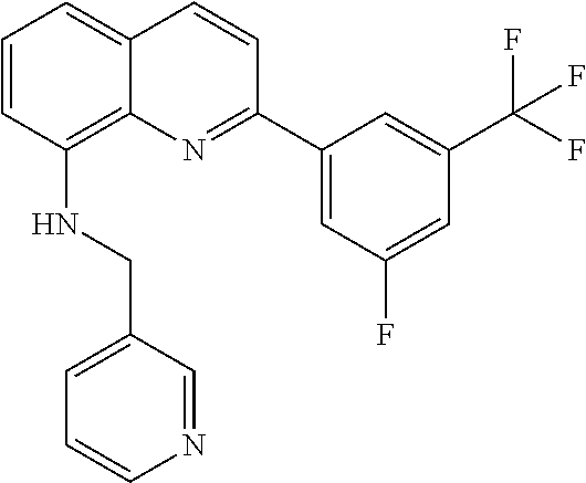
C1=CC(NCC2=CC=CN=C2)=C2C(=C1)C=CC(C1=CC(F)=CC(C(F)(F)F)=C1)=N2
